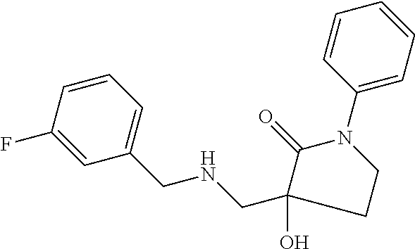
C(NCC1(O)C(=O)N(C2=CC=CC=C2)CC1)C1=CC=CC(F)=C1
